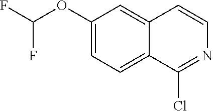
C1(OC(F)F)=CC=C2C(=C1)C=CN=C2Cl
